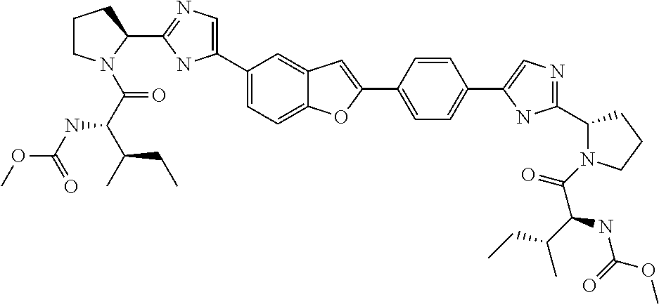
C1(C2=CN=C(C3CCCN3C(=O)C(NC(OC)=O)C(CC)C)N2)=CC=C2C(=C1)C=C(C1=CC=C(C3=CN=C(C4N(C(=O)C(NC(=O)OC)C(C)CC)CCC4)N3)C=C1)O2
